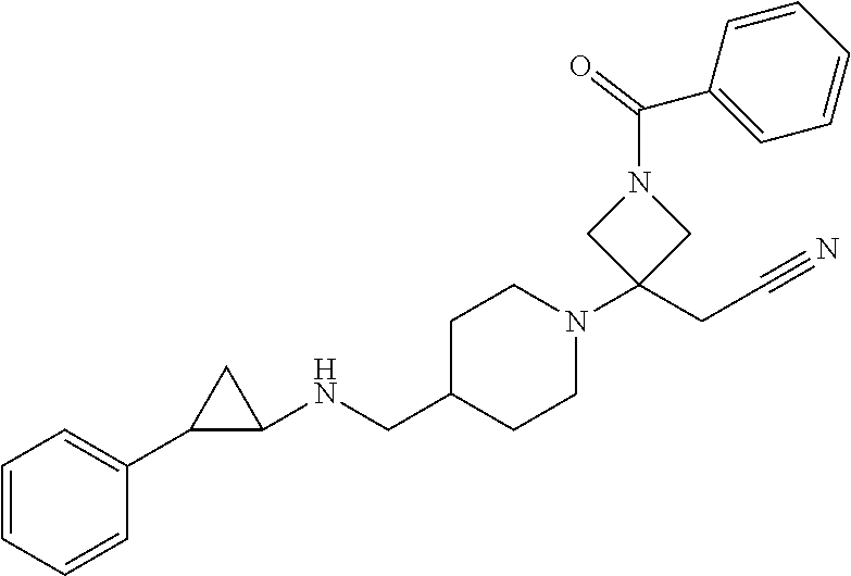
C1=CC=CC(C2C(NCC3CCN(C4(CC#N)CN(C(C5=CC=CC=C5)=O)C4)CC3)C2)=C1
